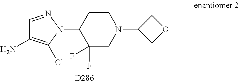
C1=NN(C2C(F)(F)CN(C3COC3)CC2)C(Cl)=C1N.[D286]
